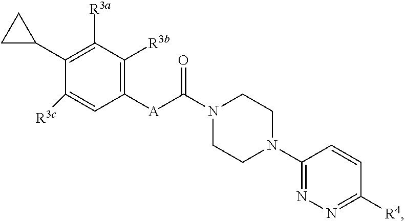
C1C(C2=C([R3a])C([R3b])=C([A]C(N3CCN(C4=NN=C([R4])C=C4)CC3)=O)C=C2[R3c])C1
